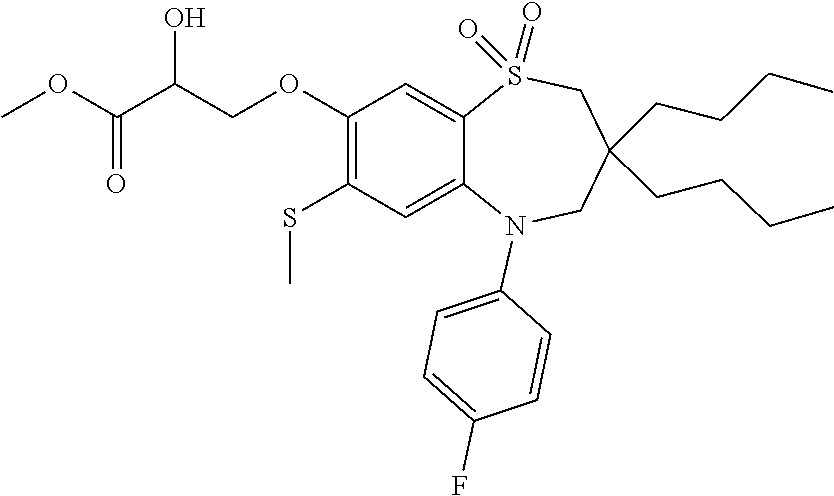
C1=C2S(=O)(=O)CC(CCCC)(CCCC)CN(C3=CC=C(F)C=C3)C2=CC(SC)=C1OCC(C(OC)=O)O
